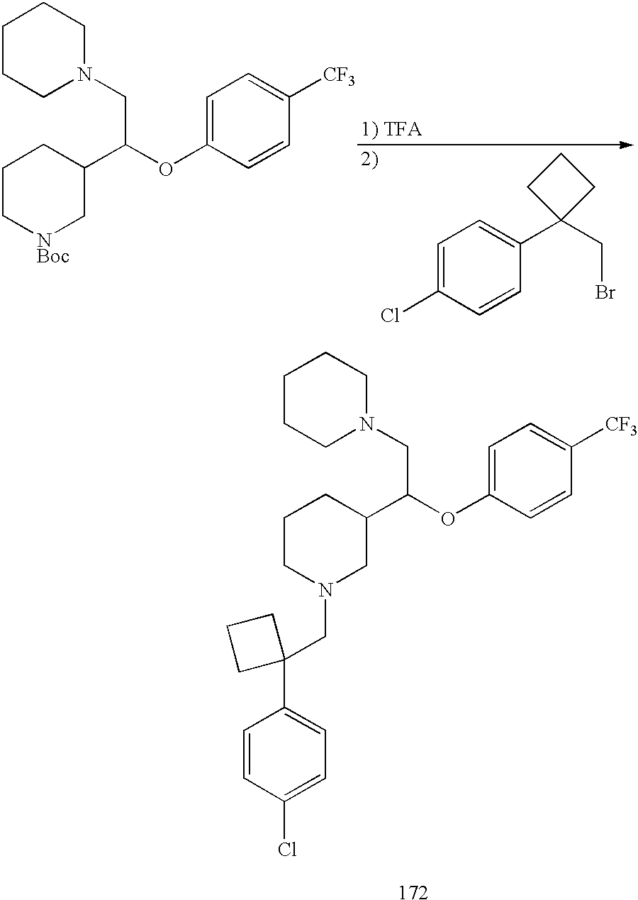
C1C[NBoc]CC(C(OC2=CC=C([CF3])C=C2)CN2CCCCC2)C1.C1=C(Cl)C=CC(C2(CBr)CCC2)=C1.C1CN(CC2(C3=CC=C(Cl)C=C3)CCC2)CC(C(OC2=CC=C([CF3])C=C2)CN2CCCCC2)C1
